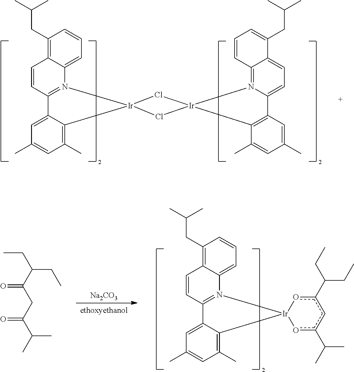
C1(CC(C)C)=C2C(=CC=C1)N1=C(C=C2)C2=CC(C)=CC(C)=C2[Ir]12Cl[Ir]1(N3=C4C(=CC=C3C3=C1C(C)=CC(C)=C3)C(CC(C)C)=CC=C4)Cl2.CCC(C(CC(C(C)C)=O)=O)CC.[Na2CO3].C1(CC(C)C)=C2C(=CC=C1)N1=C(C=C2)C2=CC(C)=CC(C)=C2[Ir]12oc(C(C)C)cc(C(CC)CC)o2
